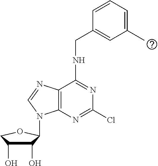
C1(O)C(O)COC1N1C2=C(C(NCC3=CC(C)=CC=C3)=NC(Cl)=N2)N=C1
